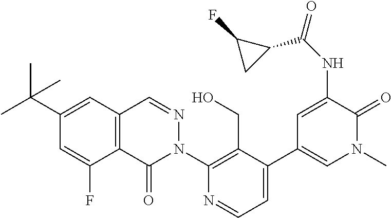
C12=C(C(=O)N(C3=C(CO)C(C4=CN(C)C(=O)C(NC(=O)C5C(F)C5)=C4)=CC=N3)N=C1)C(F)=CC(C(C)(C)C)=C2
